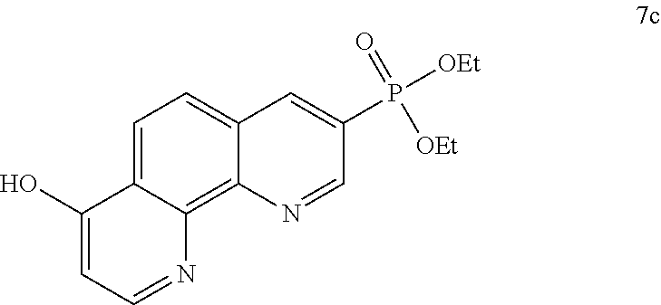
C1=C2C(=C3C(=C1)C=C(P([OEt])(=O)[OEt])C=N3)N=CC=C2O
